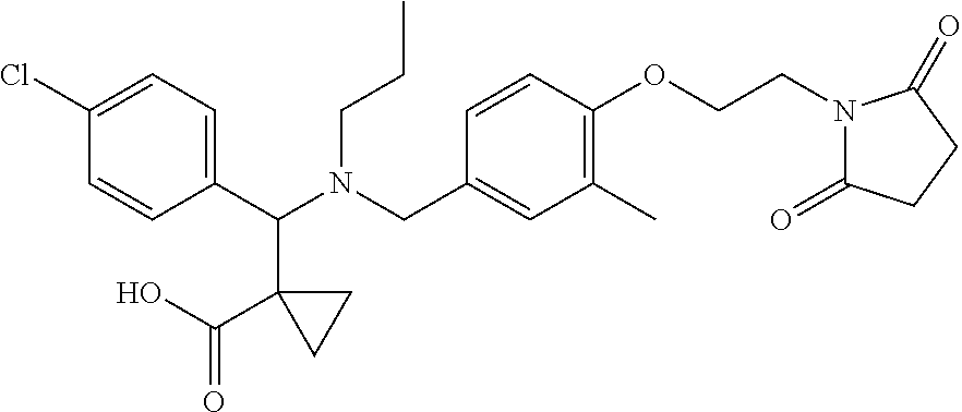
C1(Cl)=CC=C(C(N(CCC)CC2=CC(C)=C(OCCN3C(=O)CCC3=O)C=C2)C2(C(=O)O)CC2)C=C1
